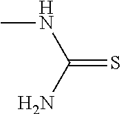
CNC(=S)N
